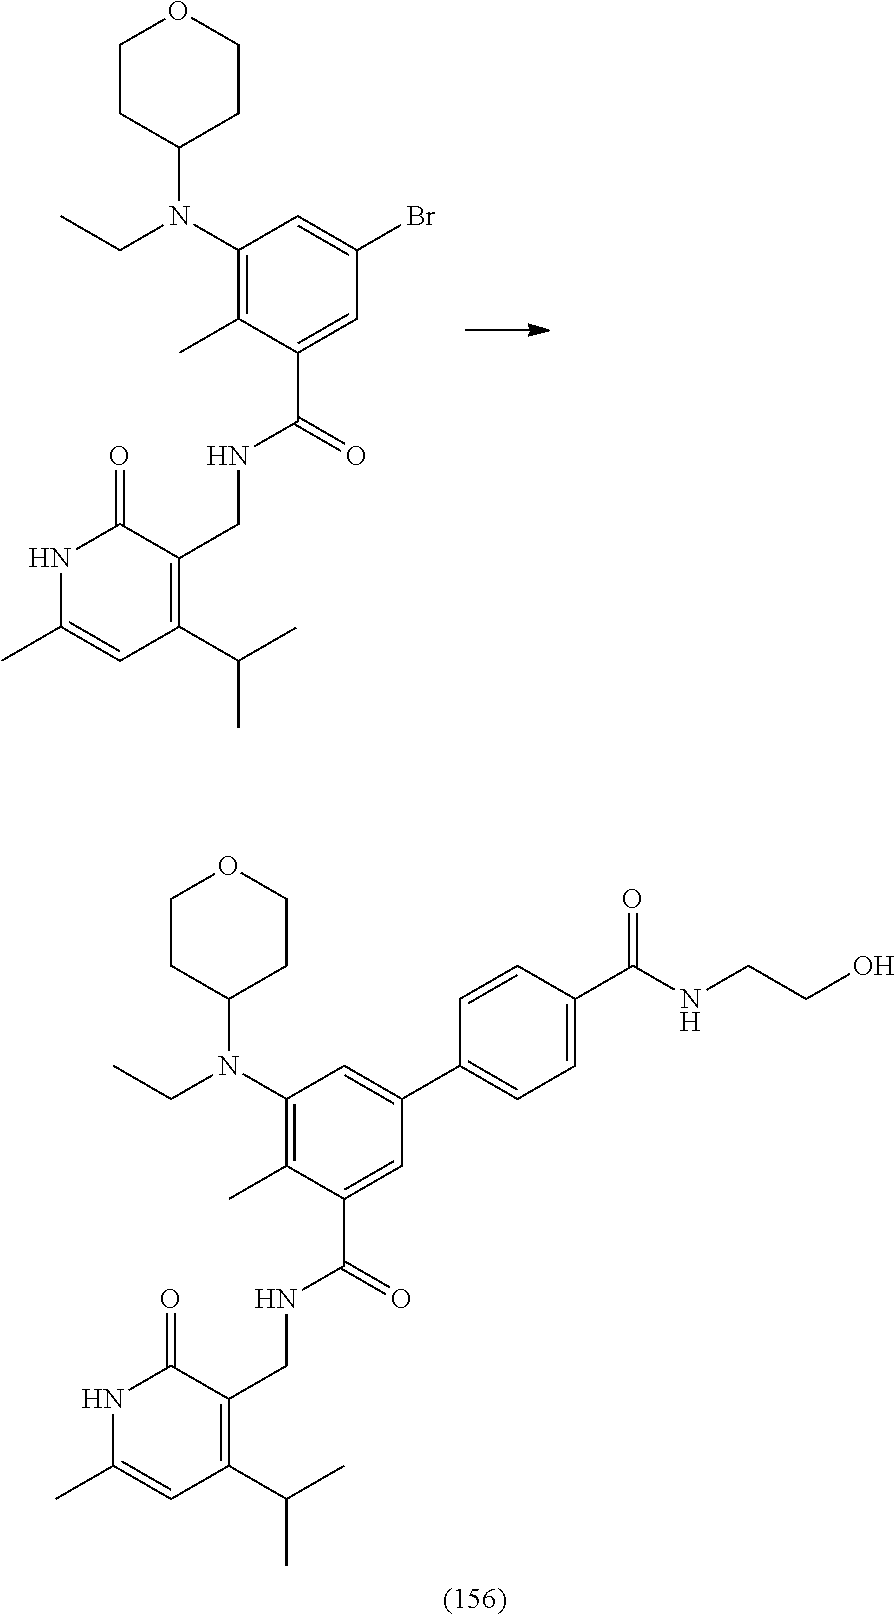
C1CC(N(C2=C(C)C(C(NCC3=C(C(C)C)C=C(C)NC3=O)=O)=CC(Br)=C2)CC)CCO1.C1CC(N(C2=C(C)C(C(NCC3=C(C(C)C)C=C(C)NC3=O)=O)=CC(C3=CC=C(C(NCCO)=O)C=C3)=C2)CC)CCO1
